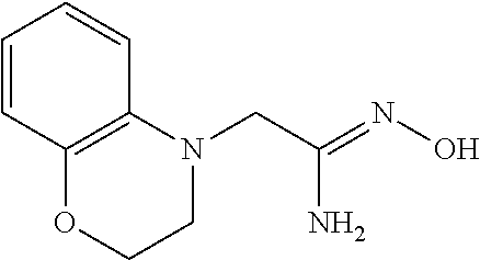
NC(=NO)CN1CCOC2=C1C=CC=C2
